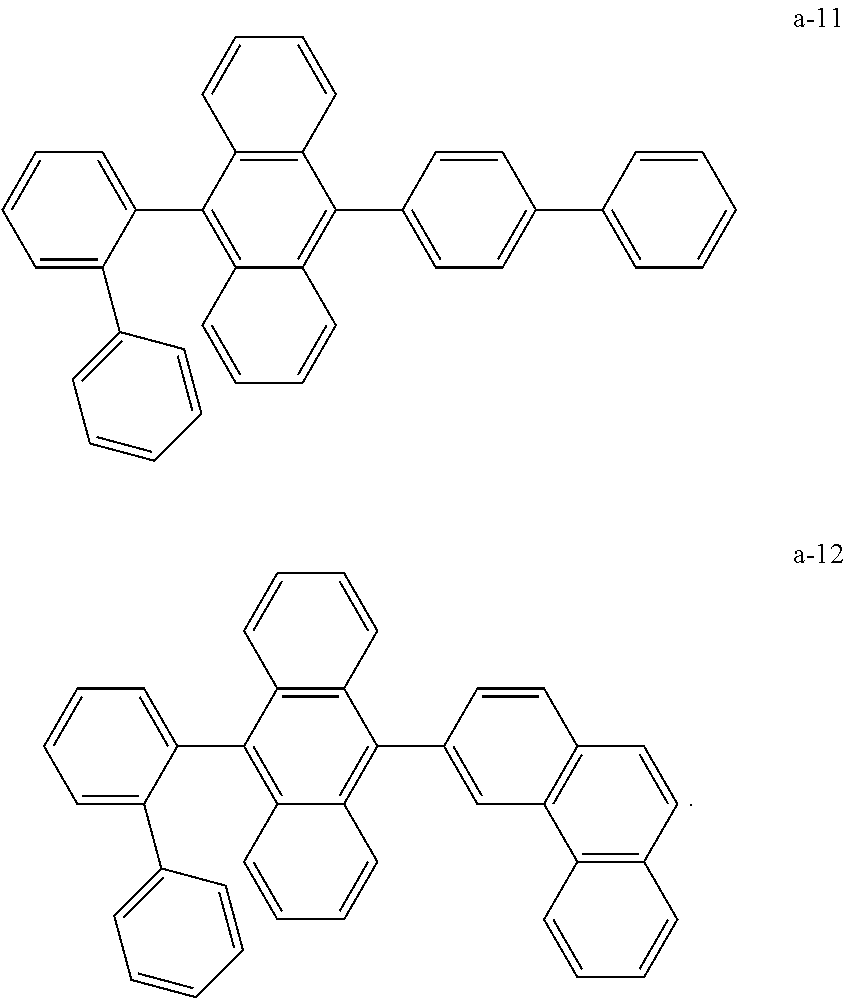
C1(C2=C3C(=C(C4=CC5=C(C=C4)C=CC4=C5C=CC=C4)C4=C2C=CC=C4)C=CC=C3)=CC=CC=C1C1=CC=CC=C1.C1(C2=C3C(=C(C4=CC=C(C5=CC=CC=C5)C=C4)C4=C2C=CC=C4)C=CC=C3)=CC=CC=C1C1=CC=CC=C1
